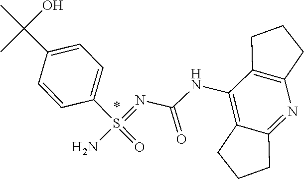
N(=S(C1=CC=C(C(C)(C)O)C=C1)(=O)N)C(=O)NC1=C2CCCC2=NC2=C1CCC2
